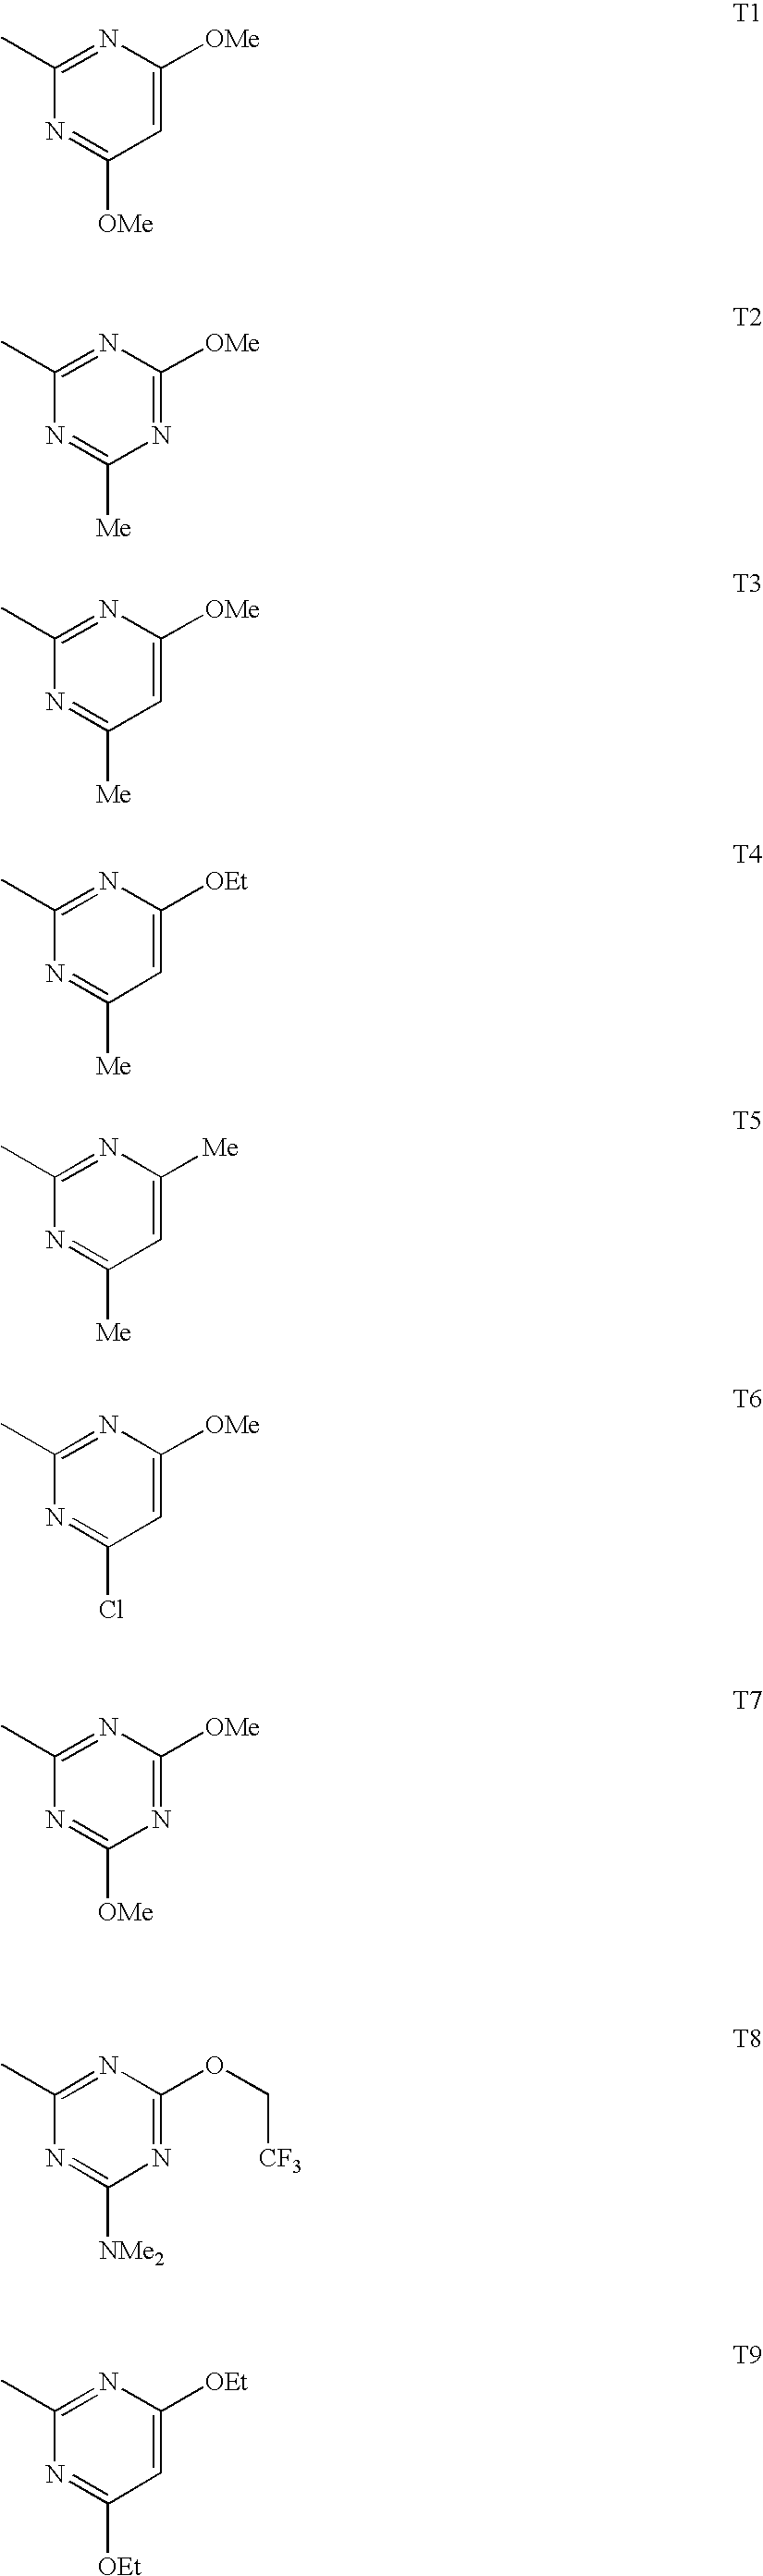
C1(C)=NC([OMe])=CC([OMe])=N1.C1(C)=NC([OMe])=NC([Me])=N1.C1(C)=NC([OMe])=CC([Me])=N1.C1(C)=NC([OEt])=CC([Me])=N1.C1(C)=NC([Me])=CC([Me])=N1.C1(C)=NC([OMe])=CC(Cl)=N1.C1(C)=NC([OMe])=NC([OMe])=N1.C1(C)=NC(OC[CF3])=NC([NMe2])=N1.C1(C)=NC([OEt])=CC([OEt])=N1
